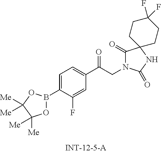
O1B(C2=CC=C(C(CN3C(=O)C4(NC3=O)CCC(F)(F)CC4)=O)C=C2F)OC([Me])([Me])C1([Me])[Me]
